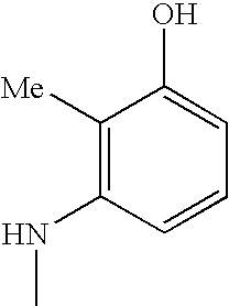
C1([Me])=C(NC)C=CC=C1O
